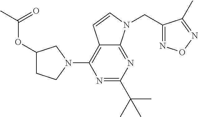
N1=C(C(C)(C)C)N=C2C(=C1N1CC(OC(C)=O)CC1)C=CN2CC1=NON=C1C
